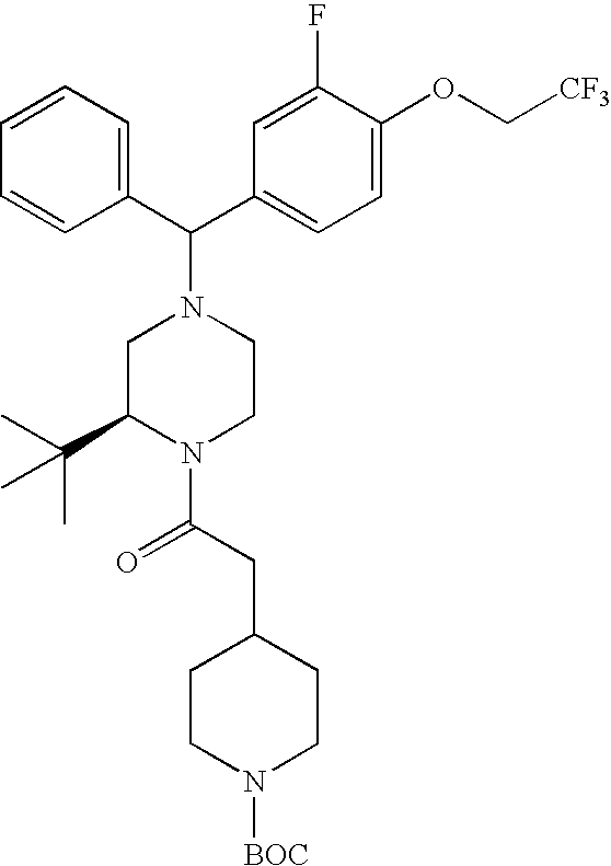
C1=CC=CC(C(N2CC(C(C)(C)C)N(C(CC3CCN([BOC])CC3)=O)CC2)C2=CC=C(OC[CF3])C(F)=C2)=C1
